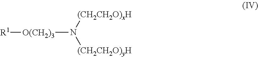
[(CH2CH2O)xH]N([(CH2CH2O)yH])[O(CH2)3][R1]
